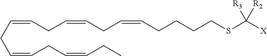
C(=CCC=CCC=CCCCCSC([X])([R3])[R2])CC=CCC=CCC
